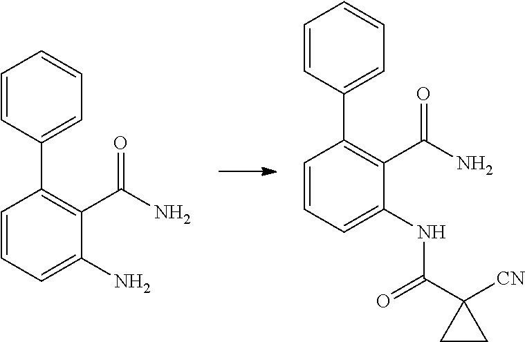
C1=CC=C(N)C(C(N)=O)=C1C1=CC=CC=C1.C1=CC=C(NC(C2([CN])CC2)=O)C(C(N)=O)=C1C1=CC=CC=C1
